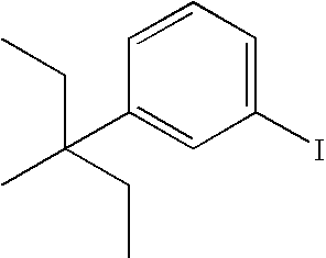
C1(C(C)(CC)CC)=CC(I)=CC=C1
